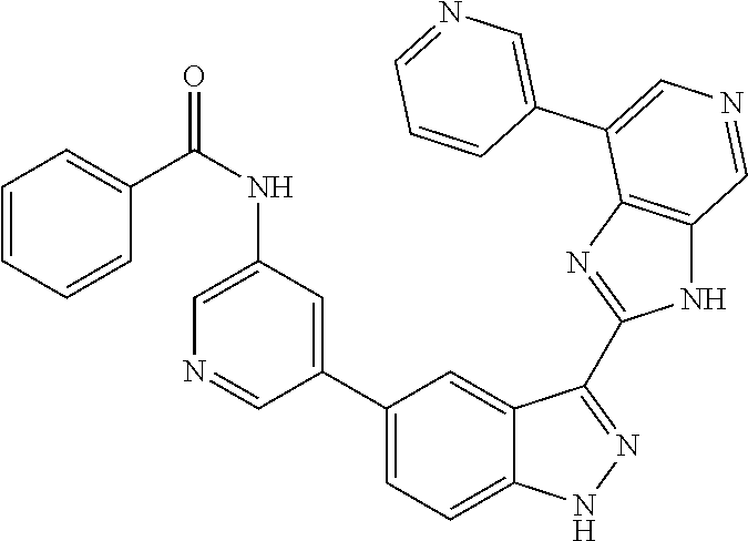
N(C1=CN=CC(C2=CC=C3C(=C2)C(C2=NC4=C(N2)C=NC=C4C2=CN=CC=C2)=NN3)=C1)C(=O)C1=CC=CC=C1
